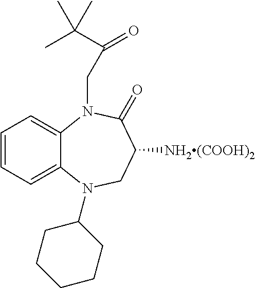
C1=CC=C2C(=C1)N(CC(=O)C(C)(C)C)C(=O)C([NH2(COOH)2])CN2C1CCCCC1
